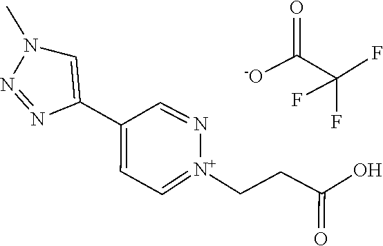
C(C(=O)O)C[N+]1=CC=C(C2=CN(C)N=N2)C=N1.FC(F)(C([-O])=O)F
